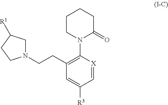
C(N1CC([R1])CC1)CC1=C(N2C(=O)CCCC2)[X]=CC([R3])=C1
